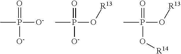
CP(=O)([O-])[O-].CP(=O)(O[R13])[O-].CP(=O)(O[R13])O[R14]
